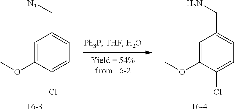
C1=C(OC)C(Cl)=CC=C1C[N3].C1=C(OC)C(Cl)=CC=C1CN
